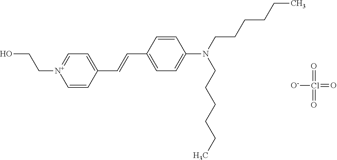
C1=[N+](CCO)C=CC(C=CC2=CC=C(N(CCCCCC)CCCCCC)C=C2)=C1.O=Cl(=O)(=O)[O-]
